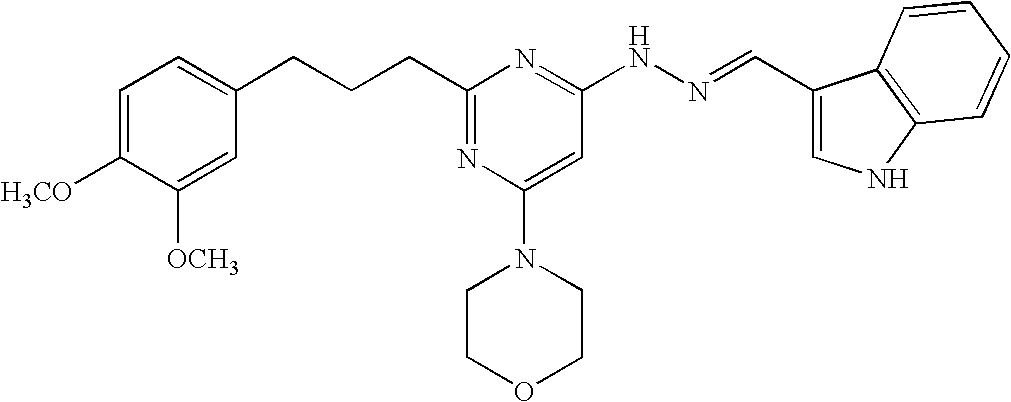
C(CCC1=NC(N2CCOCC2)=CC(NN=CC2=CNC3=C2C=CC=C3)=N1)C1=CC=C([H3CO])C([OCH3])=C1
